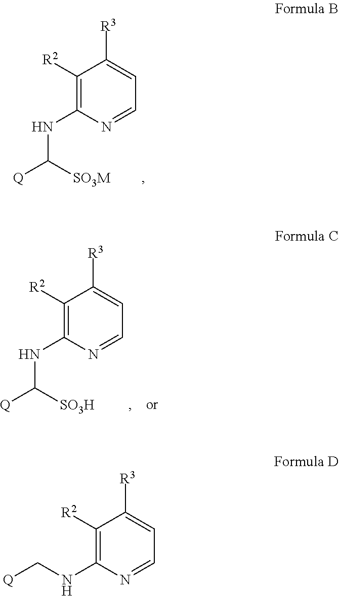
C1([R3])=CC=NC(NC([SO3M])[Q])=C1[R2].C1([R3])=CC=NC(NC[Q])=C1[R2].C1([R3])=CC=NC(NC([SO3H])[Q])=C1[R2]
